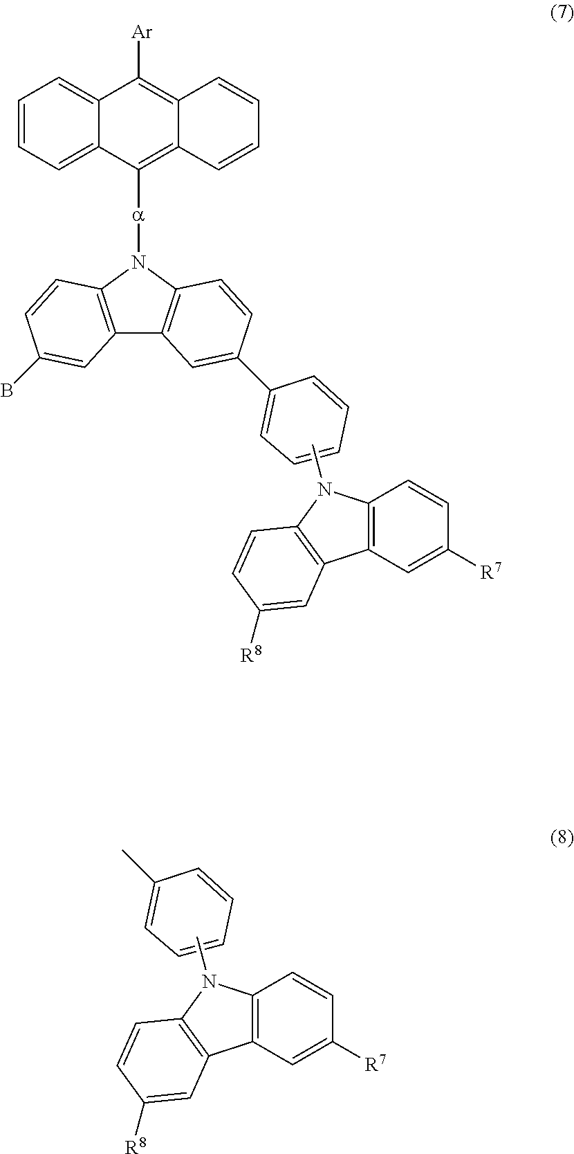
C1=CC=C2C(=C1)C([Ar])=C1C(=C2[a]N2C3=C(C4=C2C=CC(C2=CC=CC=C2)=C4)C=C(B)C=C3)C=CC=C1.CN1C2=C(C=C([R7])C=C2)C2=C1C=CC([R8])=C2.CC1=CC=CC=C1.CN1C2=C(C=C([R7])C=C2)C2=C1C=CC([R8])=C2
